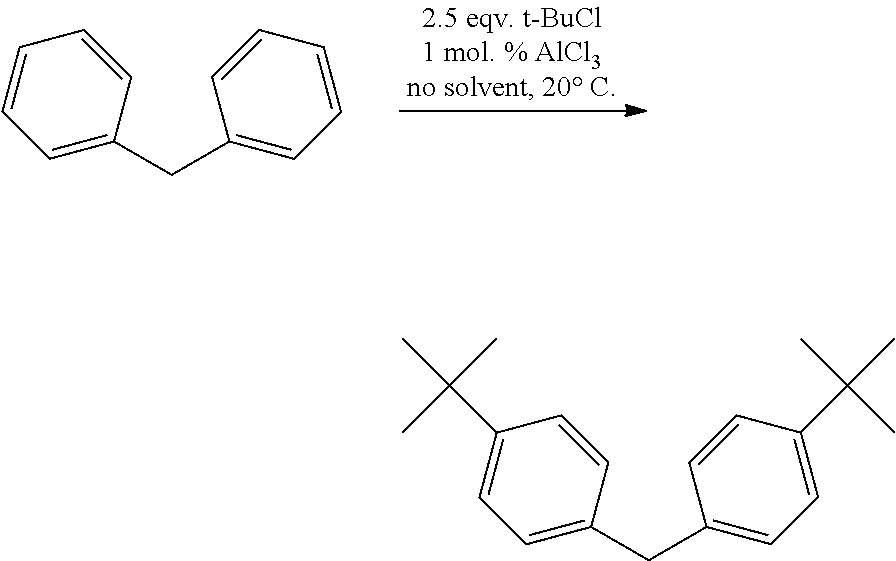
C1=C(CC2=CC=CC=C2)C=CC=C1.C1=C(CC2=CC=C(C(C)(C)C)C=C2)C=CC(C(C)(C)C)=C1
